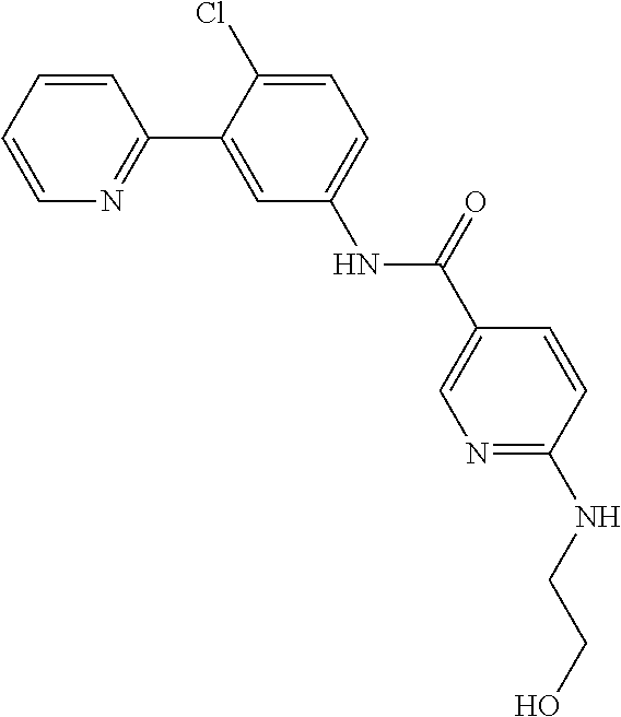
C1=CN=C(C2=CC(NC(C3=CN=C(NCCO)C=C3)=O)=CC=C2Cl)C=C1
